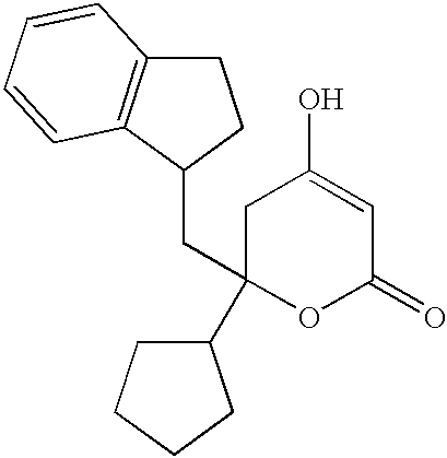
C1C(C2CCCC2)(CC2C3=C(CC2)C=CC=C3)OC(=O)C=C1O
